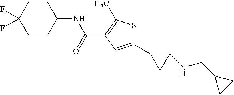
C1(C2CC2NCC2CC2)=CC(C(NC2CCC(F)(F)CC2)=O)=C(C)S1
